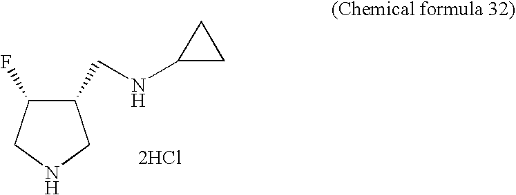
C1(CNC2CC2)C(F)CNC1.[2HCl]
